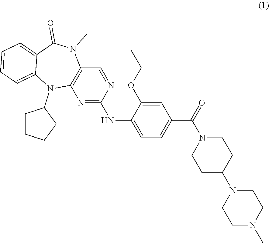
C1=C(NC2=NC3=C(C=N2)N(C)C(=O)C2=CC=CC=C2N3C2CCCC2)C(OCC)=CC(C(=O)N2CCC(N3CCN(C)CC3)CC2)=C1
